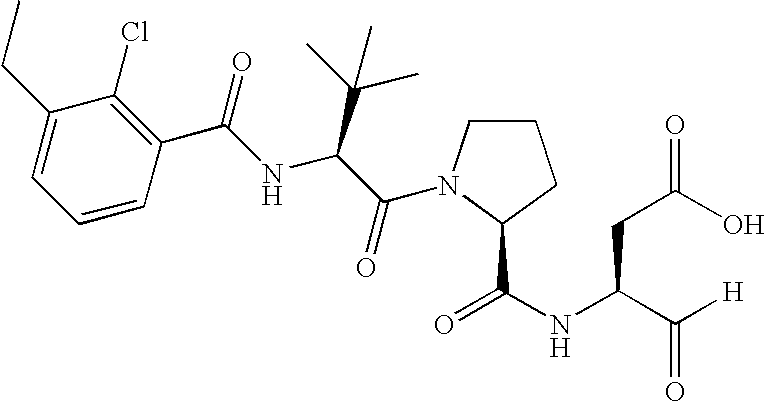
C1(CC)=CC=CC(C(NC(C(=O)N2CCCC2C(NC(C([H])=O)CC(O)=O)=O)C(C)(C)C)=O)=C1Cl
